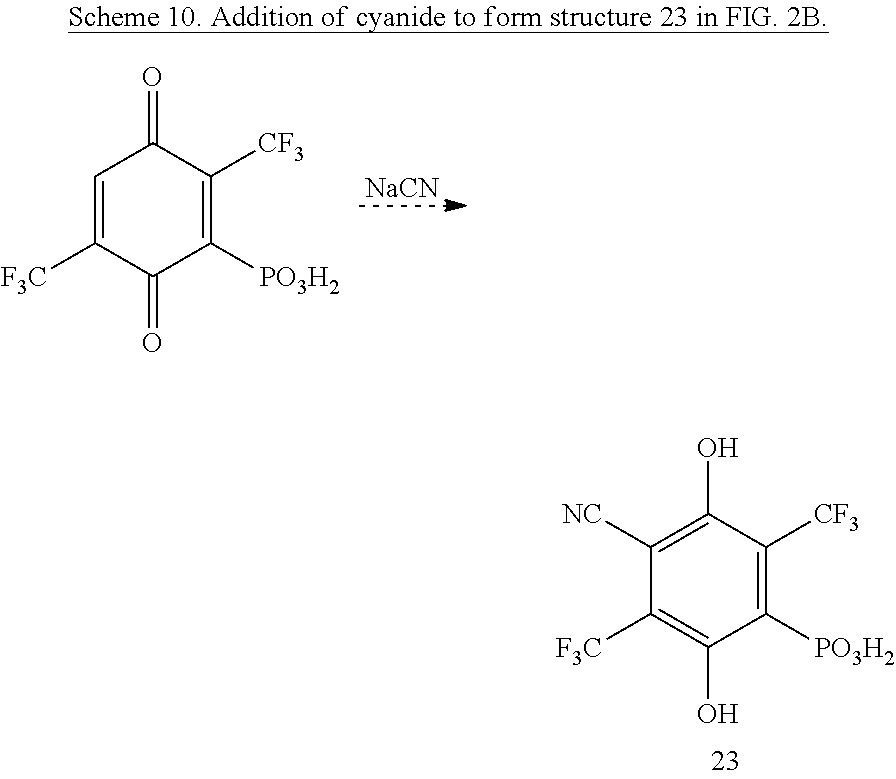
C1=C([F3C])C(=O)C([PO3H2])=C([CF3])C1=O.[NaCN].C1([NC])=C(O)C([CF3])=C([PO3H2])C(O)=C1[F3C]
